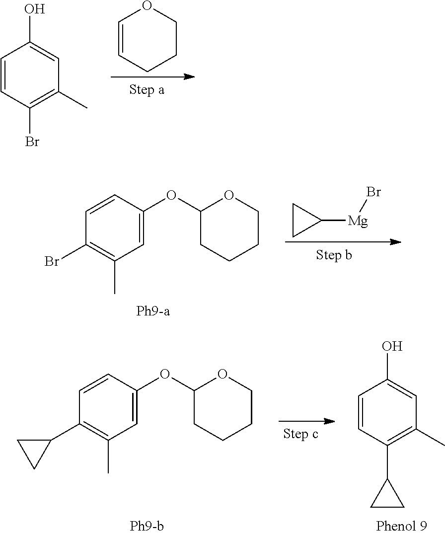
C1=CC(Br)=C(C)C=C1O.C1=CCCCO1.C1(OC2CCCCO2)=CC(C)=C(Br)C=C1.C1CC1[Mg]Br.C1(OC2CCCCO2)=CC(C)=C(C2CC2)C=C1.C1=CC(C2CC2)=C(C)C=C1O
